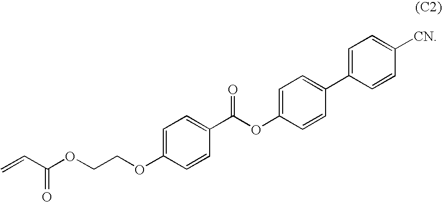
C=CC(OCCOC1=CC=C(C(OC2=CC=C(C3=CC=C([CN])C=C3)C=C2)=O)C=C1)=O
